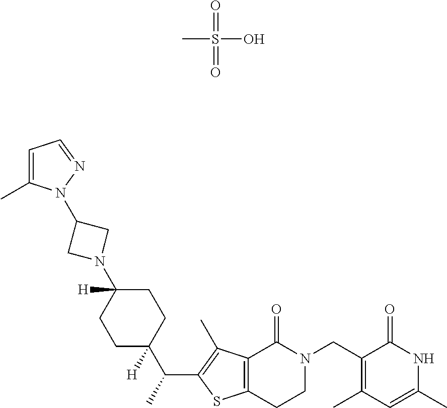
CS(O)(=O)=O.N1(C2([H])CCC(C(C)C3=C(C)C4=C(S3)CCN(CC3=C(C)C=C(C)NC3=O)C4=O)([H])CC2)CC(N2C(C)=CC=N2)C1
